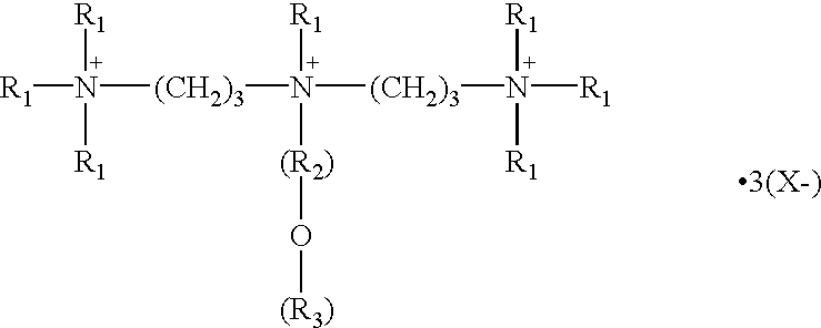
[R1]N([(CH2)3]N([(CH2)3]N([R1])([R1])[R1])([R1])[(R2)]O[(R3)])([R1])[R1].[3(X-)]
